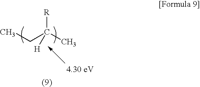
CCC(C)([R])[H]
